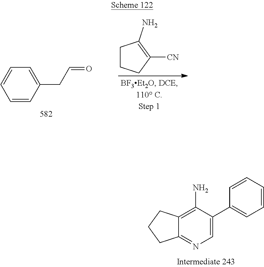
C1CCC([CN])=C1N.C1=CC(CC=O)=CC=C1.C1=CC=CC=C1C1=CN=C2C(=C1N)CCC2
